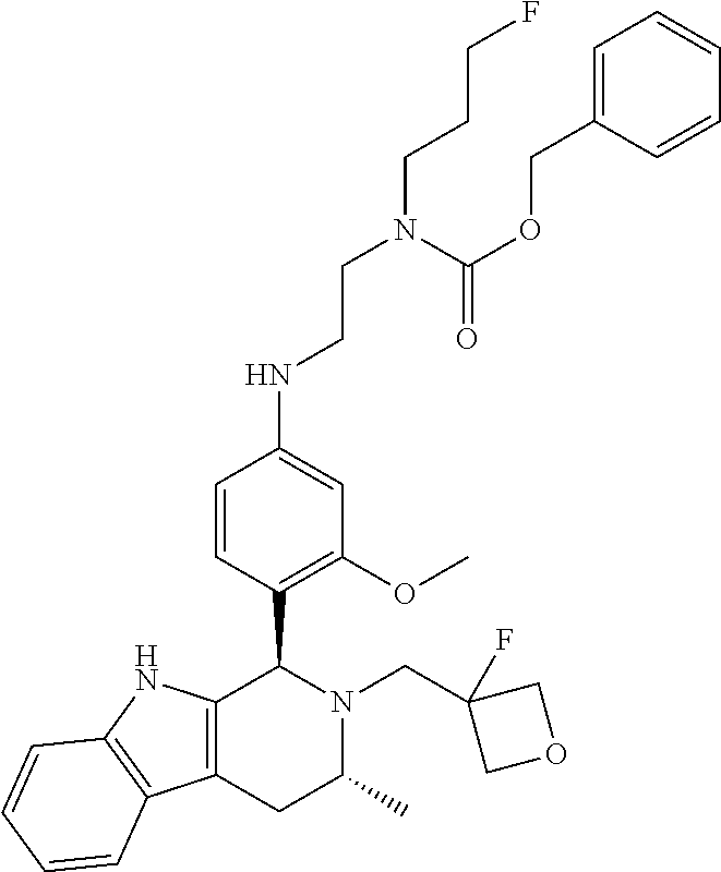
C12=C(CC(C)N(CC3(F)COC3)C1C1=C(OC)C=C(NCCN(CCCF)C(OCC3=CC=CC=C3)=O)C=C1)C1=C(N2)C=CC=C1
